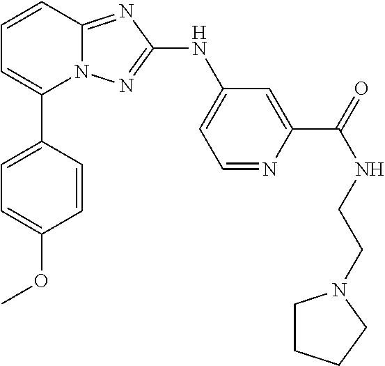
C1=CC2=NC(NC3=CC=NC(C(=O)NCCN4CCCC4)=C3)=NN2C(C2=CC=C(OC)C=C2)=C1
